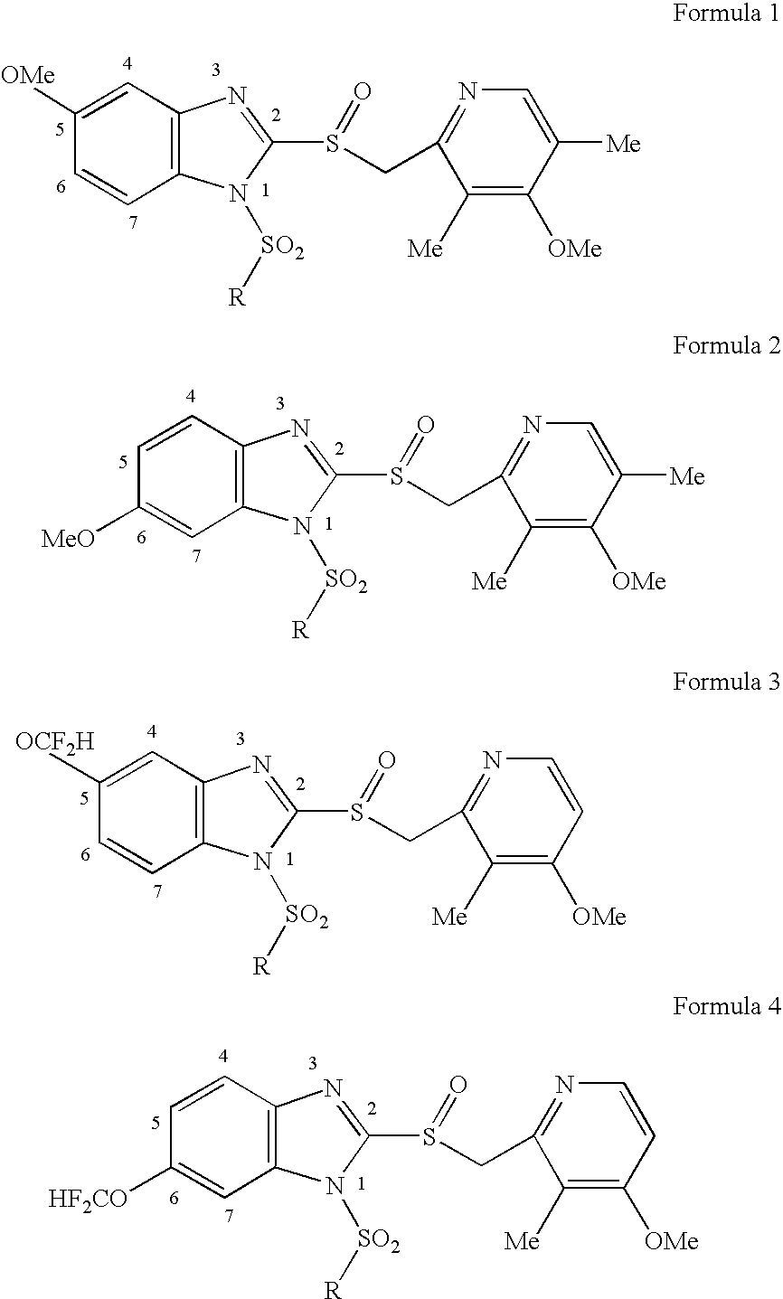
C1([Me])=C([OMe])C([Me])=CN=C1CS(C1=NC2=C(N1[SO2][R])C=CC([OMe])=C2)=O.C1([Me])=C([OMe])C([Me])=CN=C1CS(C1=NC2=C(N1[SO2][R])C=C([MeO])C=C2)=O.C1([Me])=C([OMe])C=CN=C1CS(C1=NC2=C(N1[SO2][R])C=CC([OCF2H])=C2)=O.C1([Me])=C([OMe])C=CN=C1CS(C1=NC2=C(N1[SO2][R])C=C([HF2CO])C=C2)=O
